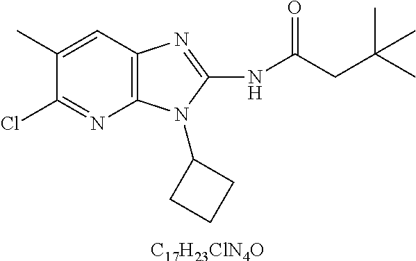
C1(C)=CC2=C(N=C1Cl)N(C1CCC1)C(NC(CC(C)(C)C)=O)=N2.[C17H23ClN4O]
